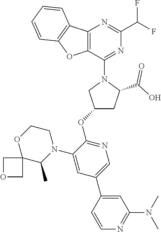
C12=C(C(N3CC(OC4=NC=C(C5=CC(N(C)C)=NC=C5)C=C4N4CCOC5(C4C)COC5)CC3C(O)=O)=NC(C(F)F)=N1)OC1=C2C=CC=C1
